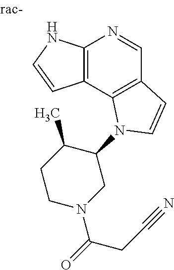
C12=C(C3=C(C=N1)C=CN3C1C(C)CCN(C(=O)CC#N)C1)C=CN2
